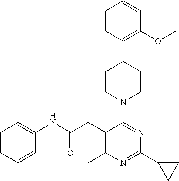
C1=CC(C2CCN(C3=NC(C4CC4)=NC(C)=C3CC(NC3=CC=CC=C3)=O)CC2)=C(OC)C=C1
